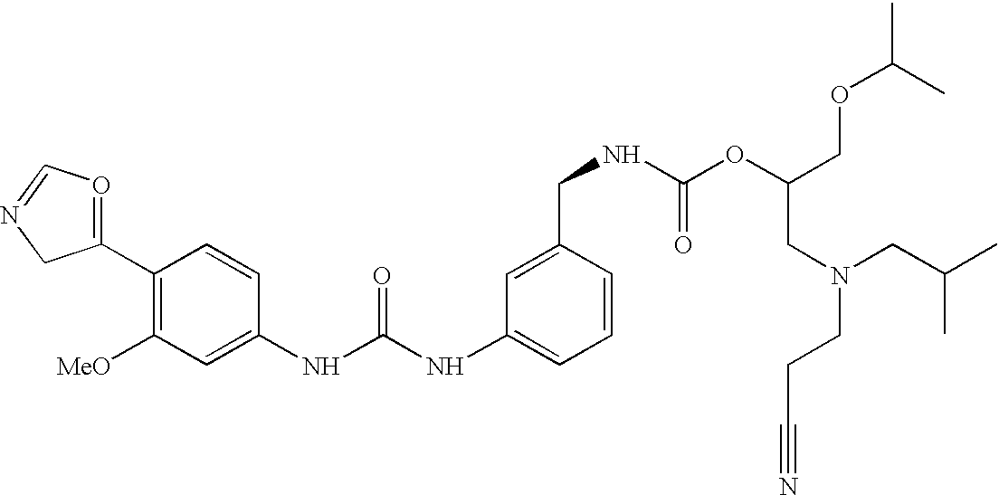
C1(C2=OC=NC2)=C([MeO])C=C(NC(NC2=CC=CC(CNC(OC(COC(C)C)CN(CCC#N)CC(C)C)=O)=C2)=O)C=C1
